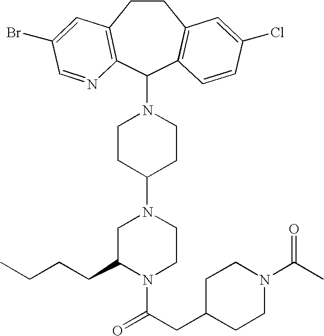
C1CC2=C(C(N3CCC(N4CC(CCCC)N(C(CC5CCN(C(C)=O)CC5)=O)CC4)CC3)C3=C1C=C(Cl)C=C3)N=CC(Br)=C2
